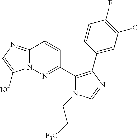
C12=NC=C([NC])N1N=C(C1=C(C3=CC(Cl)=C(F)C=C3)N=CN1CC[F3C])C=C2
